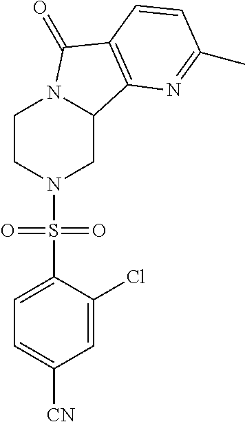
C1CN(S(C2=CC=C([CN])C=C2Cl)(=O)=O)CC2N1C(=O)C1=C2N=C(C)C=C1
